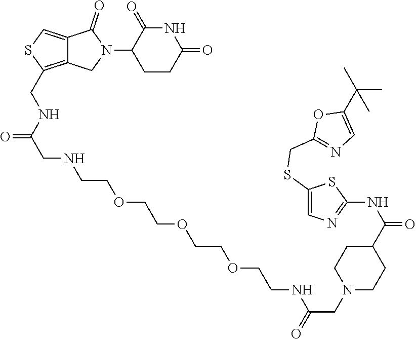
C1CC(=O)NC(=O)C1N1C(=O)C2=CSC(CNC(CNCCOCCOCCOCCNC(CN3CCC(C(NC4=NC=C(SCC5=NC=C(C(C)(C)C)O5)S4)=O)CC3)=O)=O)=C2C1
